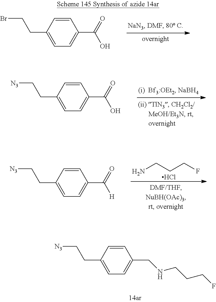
C1=CC(CC[N3])=CC=C1CNCCCF.C1=CC(CCBr)=CC=C1C(O)=O.NCCCF.Cl.C1=CC(CC[N3])=CC=C1C([H])=O.C1=CC(CC[N3])=CC=C1C(O)=O
